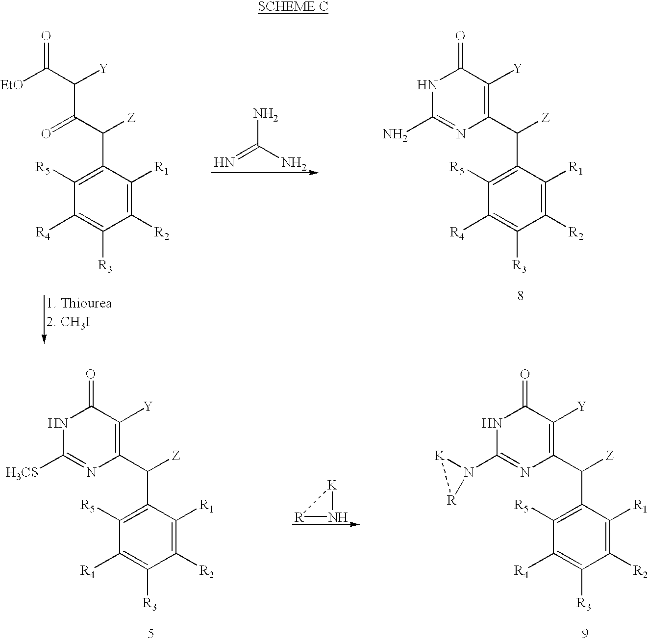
[EtO]C(C([Y])C(C([Z])C1=C([R5])C([R4])=C([R3])C([R2])=C1[R1])=O)=O.NC(=N)N.N1C(=O)C([Y])=C(C([Z])C2=C([R5])C([R4])=C([R3])C([R2])=C2[R1])N=C1N.N1C(=O)C([Y])=C(C([Z])C2=C([R5])C([R4])=C([R3])C([R2])=C2[R1])N=C1[H3CS].[K]1N[R]1.N1C(=O)C([Y])=C(C([Z])C2=C([R5])C([R4])=C([R3])C([R2])=C2[R1])N=C1N1[K][R]1
